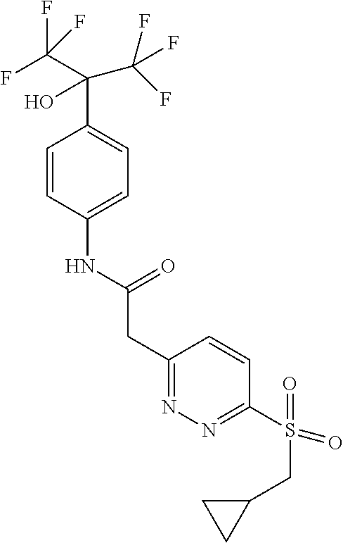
C1=CC(NC(CC2=NN=C(S(=O)(CC3CC3)=O)C=C2)=O)=CC=C1C(C(F)(F)F)(O)C(F)(F)F
